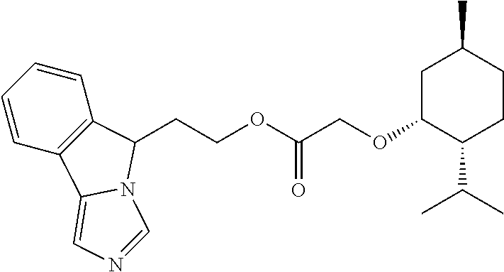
C1=CC2=C(C=C1)C(CCOC(COC1C(C(C)C)CCC(C)C1)=O)N1C2=CN=C1
